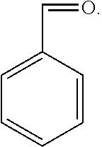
C(C1=CC=CC=C1)=O
